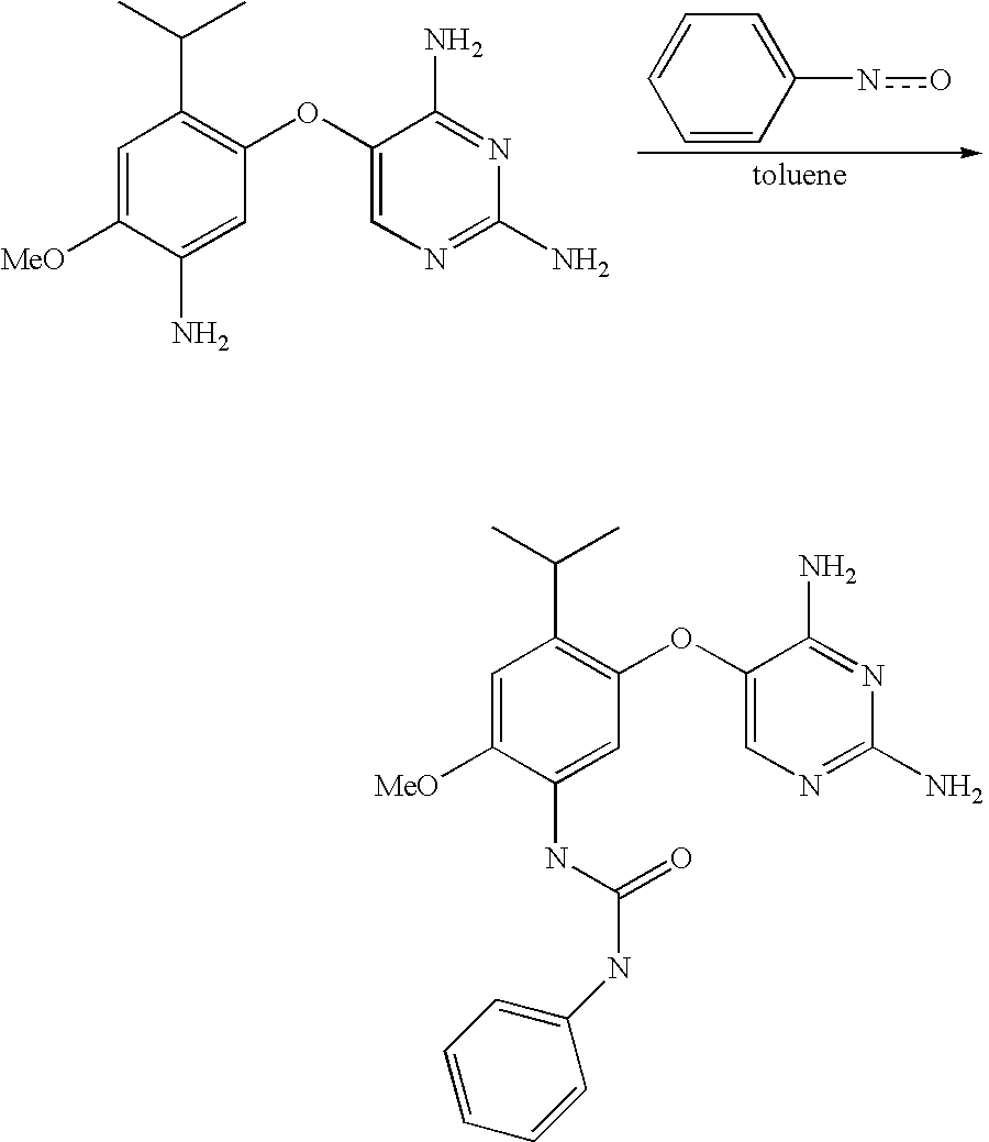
C1=C([MeO])C(N)=CC(OC2=CN=C(N)N=C2N)=C1C(C)C.C1=CC(no)=CC=C1.C1=C([MeO])C(NC(NC2=CC=CC=C2)=O)=CC(OC2=CN=C(N)N=C2N)=C1C(C)C
